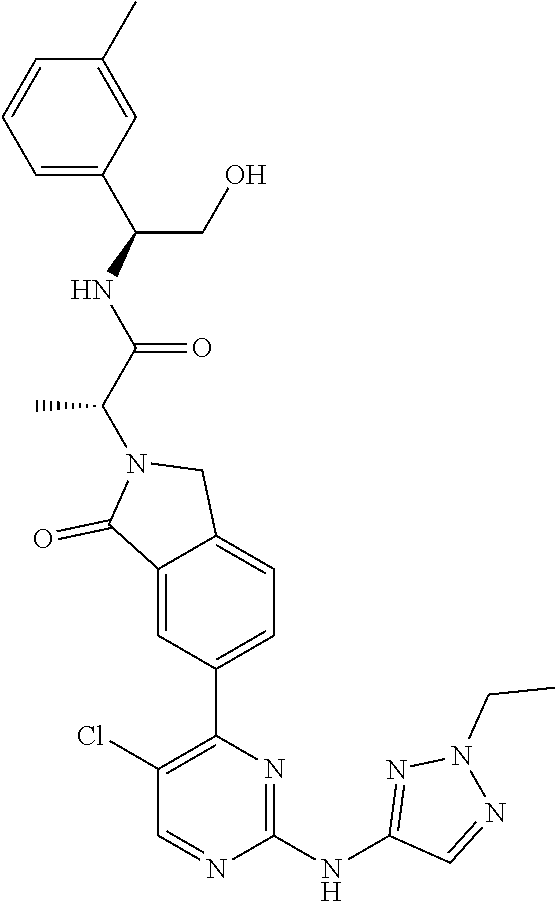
C1=C(C(NC(C(N2C(=O)C3=CC(C4=C(Cl)C=NC(NC5=NN(CC)N=C5)=N4)=CC=C3C2)C)=O)CO)C=C(C)C=C1
